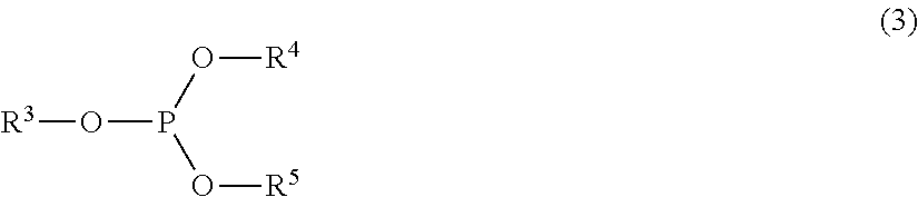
O(P(O[R4])O[R5])[R3]
